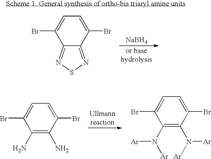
C12=NSN=C1C(Br)=CC=C2Br.[NaBH4].C1(N)=C(N)C(Br)=CC=C1Br.C1(N([Ar])[Ar])=C(N([Ar])[Ar])C(Br)=CC=C1Br
